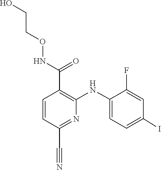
C1=C(NC2=C(C(NOCCO)=O)C=CC(C#N)=N2)C(F)=CC(I)=C1
